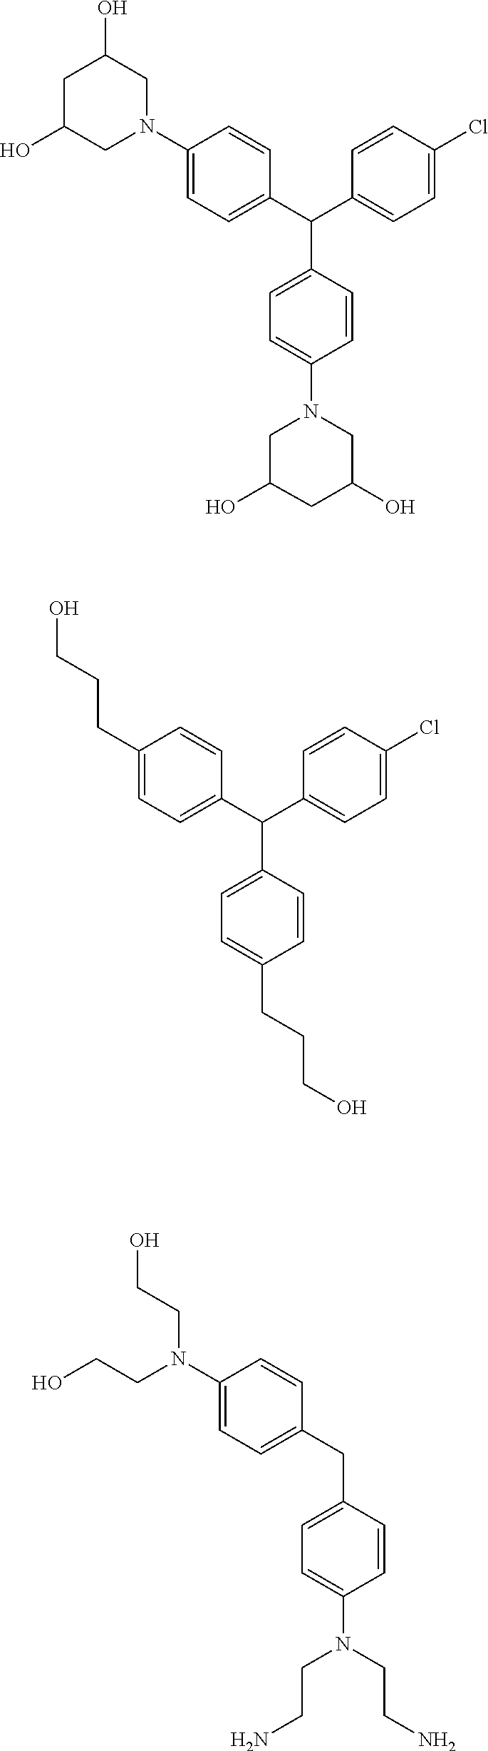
C1(N2CC(O)CC(O)C2)=CC=C(C(C2=CC=C(Cl)C=C2)C2=CC=C(N3CC(O)CC(O)C3)C=C2)C=C1.C1(CCCO)=CC=C(C(C2=CC=C(Cl)C=C2)C2=CC=C(CCCO)C=C2)C=C1.C1(N(CCO)CCO)=CC=C(CC2=CC=C(N(CCN)CCN)C=C2)C=C1
